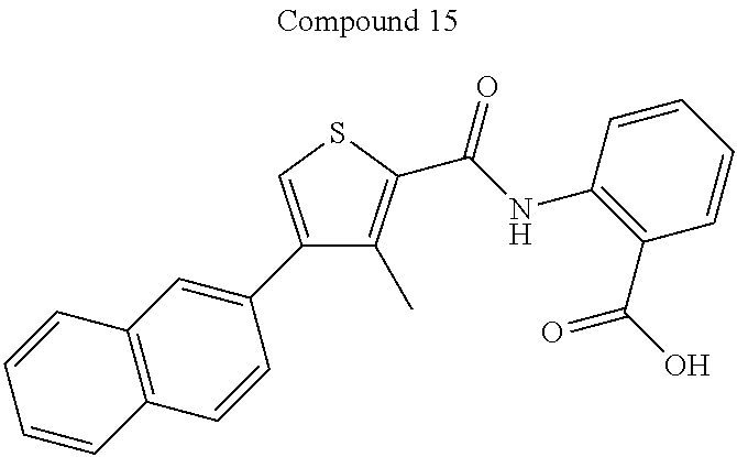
C1(C2=CC3=C(C=C2)C=CC=C3)=CSC(C(=O)NC2=C(C(=O)O)C=CC=C2)=C1C
